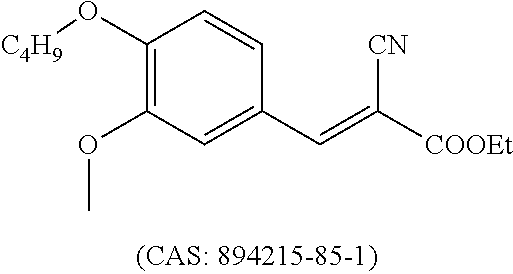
C1(O[C4H9])=C(OC)C=C(C=C([COOEt])[CN])C=C1
